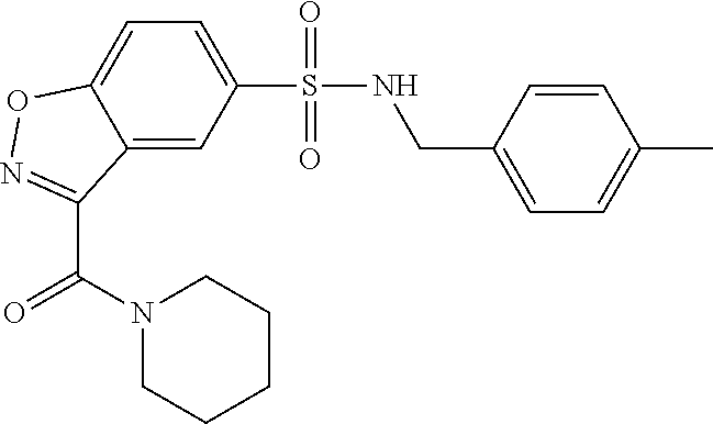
C12=CC=C(S(NCC3=CC=C(C)C=C3)(=O)=O)C=C1C(C(=O)N1CCCCC1)=NO2
